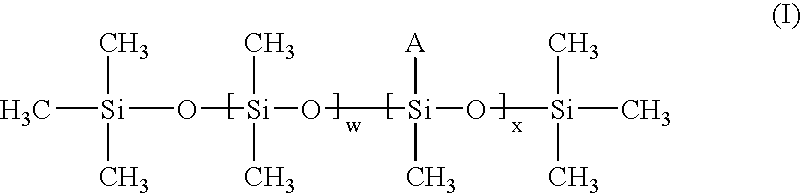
C[Si](C)(C)O[Si](O[Si](O[Si](C)(C)C)([A])C)(C)C
